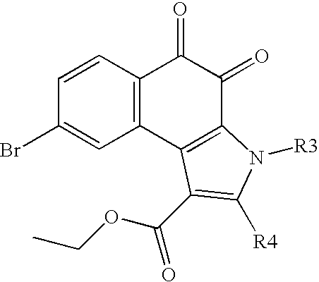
C1=CC(Br)=CC2=C1C(=O)C(=O)C1=C2C(C(OCC)=O)=C([R4])N1[R3]
